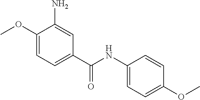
C1(OC)=CC=C(C(=O)NC2=CC=C(OC)C=C2)C=C1N
